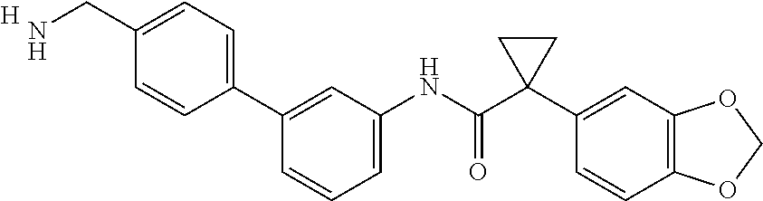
C1=CC=C(NC(C2(C3=CC4=C(C=C3)OCO4)CC2)=O)C=C1C1=CC=C(CN)C=C1.[H]
